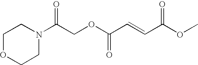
N1(C(COC(C=CC(OC)=O)=O)=O)CCOCC1
